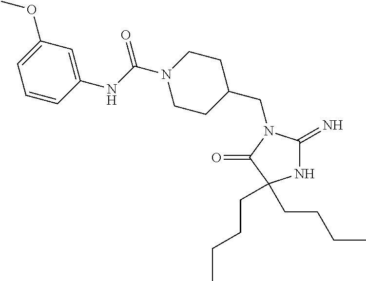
C1C(CN2C(=N)NC(CCCC)(CCCC)C2=O)CCN(C(NC2=CC(OC)=CC=C2)=O)C1
